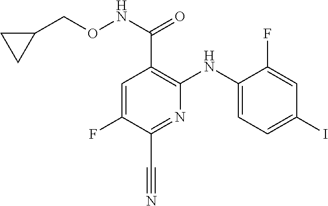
C1(F)=CC(I)=CC=C1NC1=C(C(NOCC2CC2)=O)C=C(F)C(C#N)=N1
